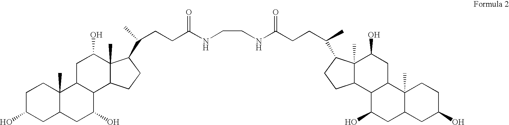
C1C(O)CC2C(C)(C1)C1C(C(O)C2)C2C(C)(C(O)C1)C(C(CCC(NCCNC(CCC(C)C1C3(C)C(C4C(O)CC5CC(O)CCC5(C)C4CC3O)CC1)=O)=O)C)CC2
